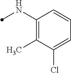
C1(NC)=C(C)C(Cl)=CC=C1
